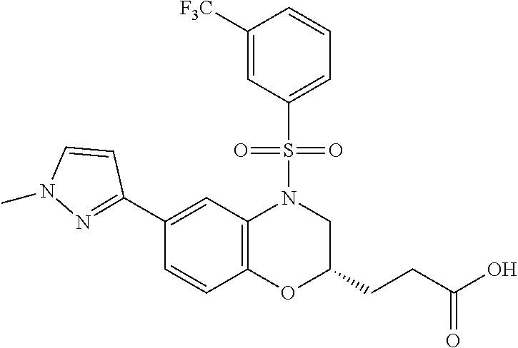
C1(C2=NN(C)C=C2)=CC2=C(C=C1)OC(CCC(O)=O)CN2S(C1=CC=CC([F3C])=C1)(=O)=O
